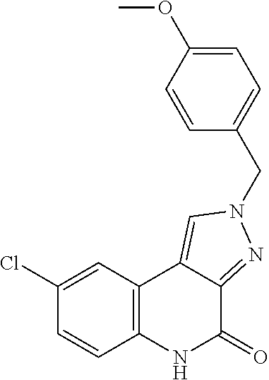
C1(Cl)=CC2=C(C=C1)NC(=O)C1=NN(CC3=CC=C(OC)C=C3)C=C21
